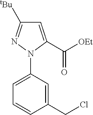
C1(CCl)=CC(N2N=C([tBu])C=C2C([OEt])=O)=CC=C1
